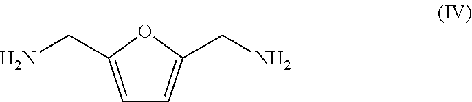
C1=C(CN)OC(CN)=C1
